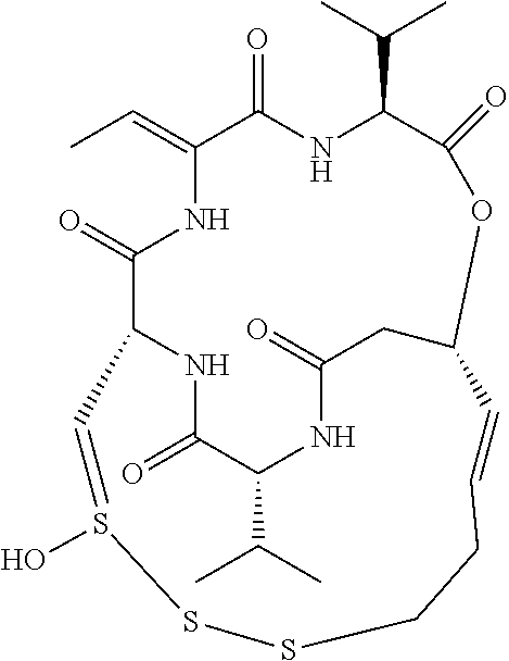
CC=C1C(=O)NC(C(C)C)C(=O)OC2CC(=O)NC(C(C)C)C(=O)NC(C(=O)N1)C=S(O)SSCCC=C2
